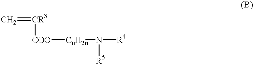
C=[CR3][COO][CnH2n]N([R4])[R5]
